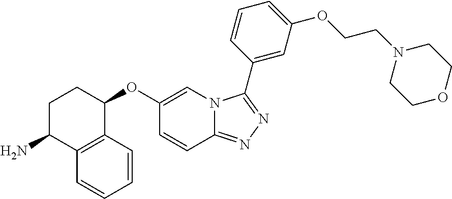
C1=CC2=C(C=C1)C(N)CCC2OC1=CN2C(=NN=C2C2=CC(OCCN3CCOCC3)=CC=C2)C=C1
